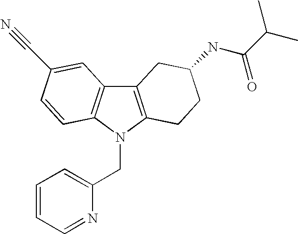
C12=C(N(CC3=CC=CC=N3)C3=C1C=C(C#N)C=C3)CCC(NC(C(C)C)=O)C2
